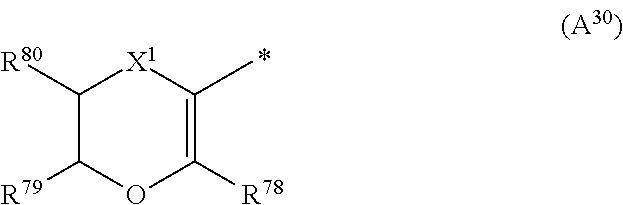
C1([R80])C([R79])OC([R78])=C(C)[X1]1
